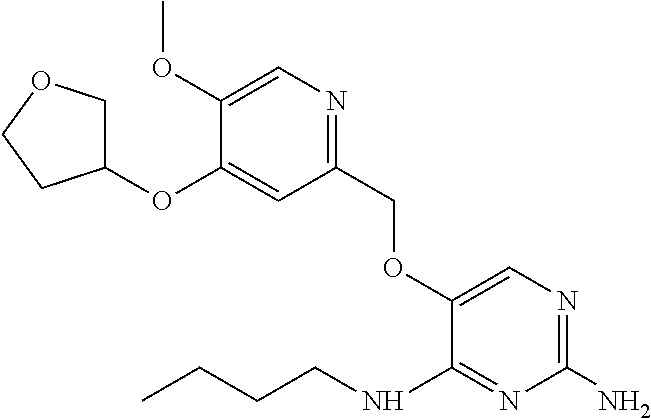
O(C1=CN=C(N)N=C1NCCCC)CC1=NC=C(OC)C(OC2COCC2)=C1
